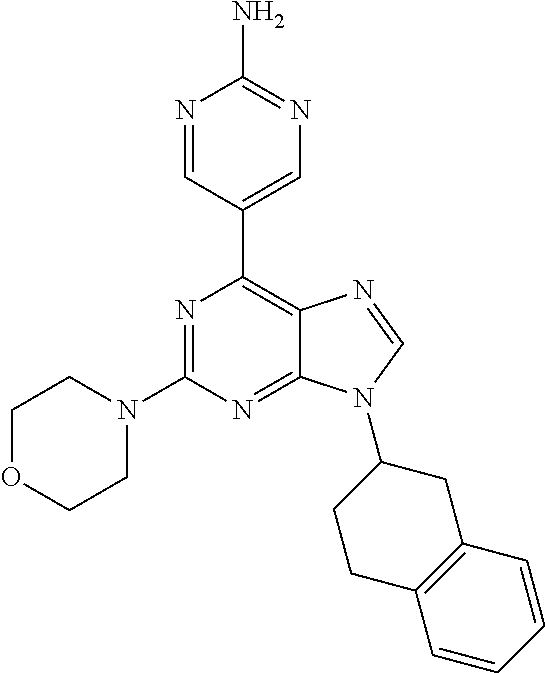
N1=CC(C2=C3C(=NC(N4CCOCC4)=N2)N(C2CC4=C(CC2)C=CC=C4)C=N3)=CN=C1N
